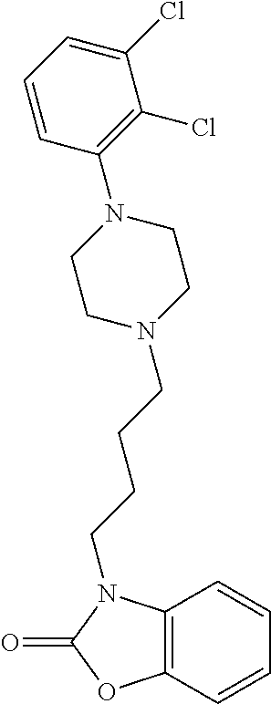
C1=CC2=C(C=C1)OC(=O)N2CCCCN1CCN(C2=C(Cl)C(Cl)=CC=C2)CC1
